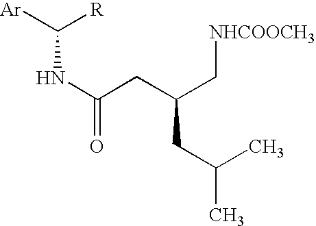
N(C(CC(C[NHCOOCH3])CC(C)C)=O)C([Ar])[R]
